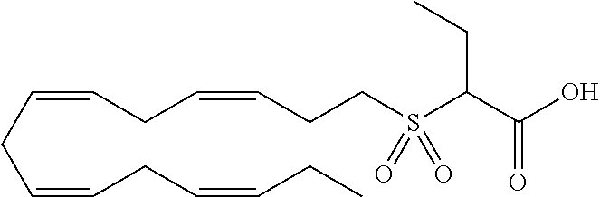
C(=CCC=CCC=CCC)CC=CCCS(C(C(O)=O)CC)(=O)=O
